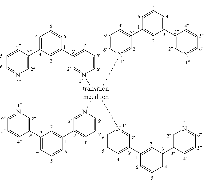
C1=C(C2=CC(C3=CN=CC=C3)=CC=C2)C=N(C)C=C1.C1=C(C2=CC(C3=CN=CC=C3)=CC=C2)C=N(C)C=C1.C1=C(C2=CC(C3=CN=CC=C3)=CC=C2)C=N(C)C=C1.C1=C(C2=CC(C3=CN=CC=C3)=CC=C2)C=N(C)C=C1
